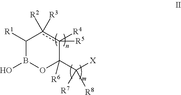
C1([R1])B(O)OC([R6])(C([X])([R7])[R8])c([R4])([R5])c1([R3])[R2]
